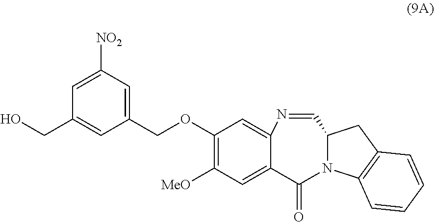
C1(OCC2=CC([NO2])=CC(CO)=C2)=C([MeO])C=C2C(=C1)N=CC1CC3=C(C=CC=C3)N1C2=O
